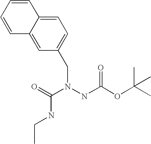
C1=CC=CC2=CC(CN(NC(OC(C)(C)C)=O)C(=O)NCC)=CC=C12
